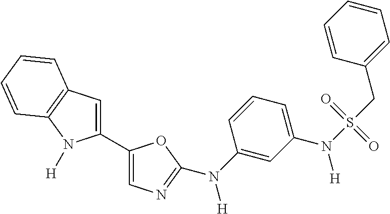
C1=C(C2=CC3=C(N2[H])C=CC=C3)OC(N(C2=CC(N([H])S(CC3=CC=CC=C3)(=O)=O)=CC=C2)[H])=N1
